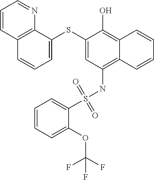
C1=C(SC2=CC(NS(C3=CC=CC=C3OC(F)(F)F)(=O)=O)=C3C(=C2O)C=CC=C3)C2=C(C=C1)C=CC=N2
